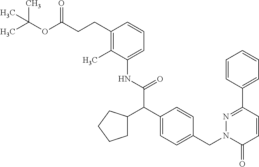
C1=CC(C2=NN(CC3=CC=C(C(C4CCCC4)C(NC4=CC=CC(CCC(OC(C)(C)C)=O)=C4C)=O)C=C3)C(=O)C=C2)=CC=C1
